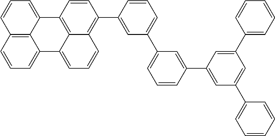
C12=CC=CC3=C1C(=CC=C3)C1=CC=CC3=C(C4=CC(C5=CC=CC(C6=CC(C7=CC=CC=C7)=CC(C7=CC=CC=C7)=C6)=C5)=CC=C4)C=CC2=C13
